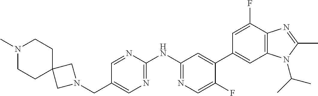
N1(CC2=CN=C(NC3=NC=C(F)C(C4=CC5=C(C(F)=C4)N=C(C)N5C(C)C)=C3)N=C2)CC2(C1)CCN(C)CC2
